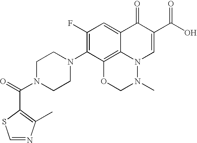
C1=NC(C)=C(C(=O)N2CCN(C3=C(F)C=C4C5=C3OCN(C)N5C=C(C(=O)O)C4=O)CC2)S1
